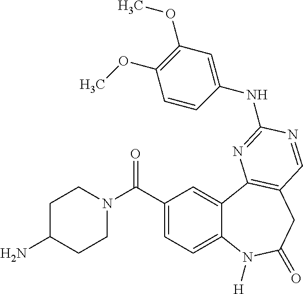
C1(C(N2CCC(N)CC2)=O)=CC=C2C(=C1)C1=C(CC(=O)N2[H])C=NC(NC2=CC(OC)=C(OC)C=C2)=N1
